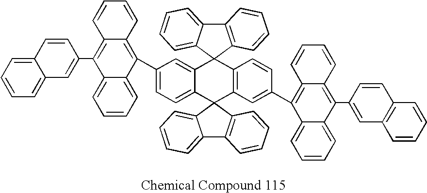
C12=CC(C3=C4C(=C(C5=CC6=CC=CC=C6C=C5)C5=CC=CC=C35)C=CC=C4)=CC=C1C1(C3=C(C=CC(C4=C5C(=C(C6=CC7=C(C=C6)C=CC=C7)C6=CC=CC=C46)C=CC=C5)=C3)C23C2=CC=CC=C2C2=C3C=CC=C2)C2=C(C3=CC=CC=C31)C=CC=C2
